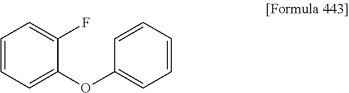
C1=CC=C(OC2=CC=CC=C2)C(F)=C1
